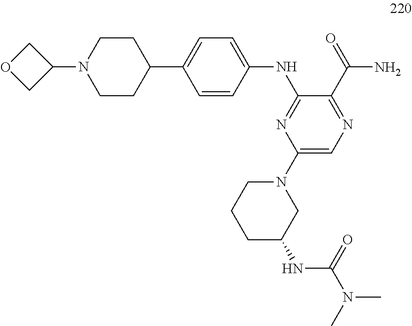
C1CC(C2=CC=C(NC3=NC(N4CCCC(NC(=O)N(C)C)C4)=CN=C3C(N)=O)C=C2)CCN1C1COC1
